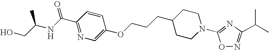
C1(C(NC(CO)C)=O)=NC=C(OCCCC2CCN(C3=NC(C(C)C)=NO3)CC2)C=C1
